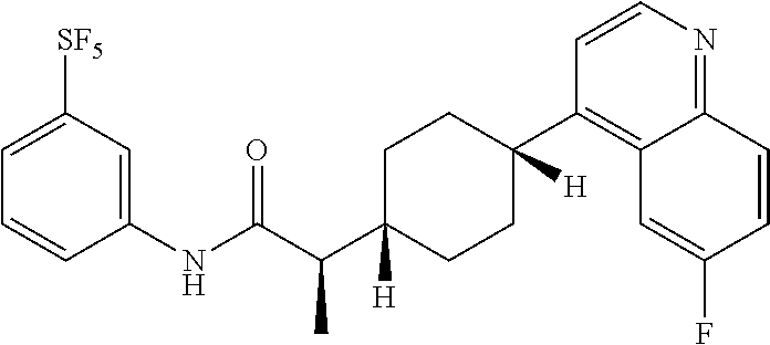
C1(NC(C(C2([H])CCC([H])(C3=C4C(=NC=C3)C=CC(F)=C4)CC2)C)=O)=CC([SF5])=CC=C1
